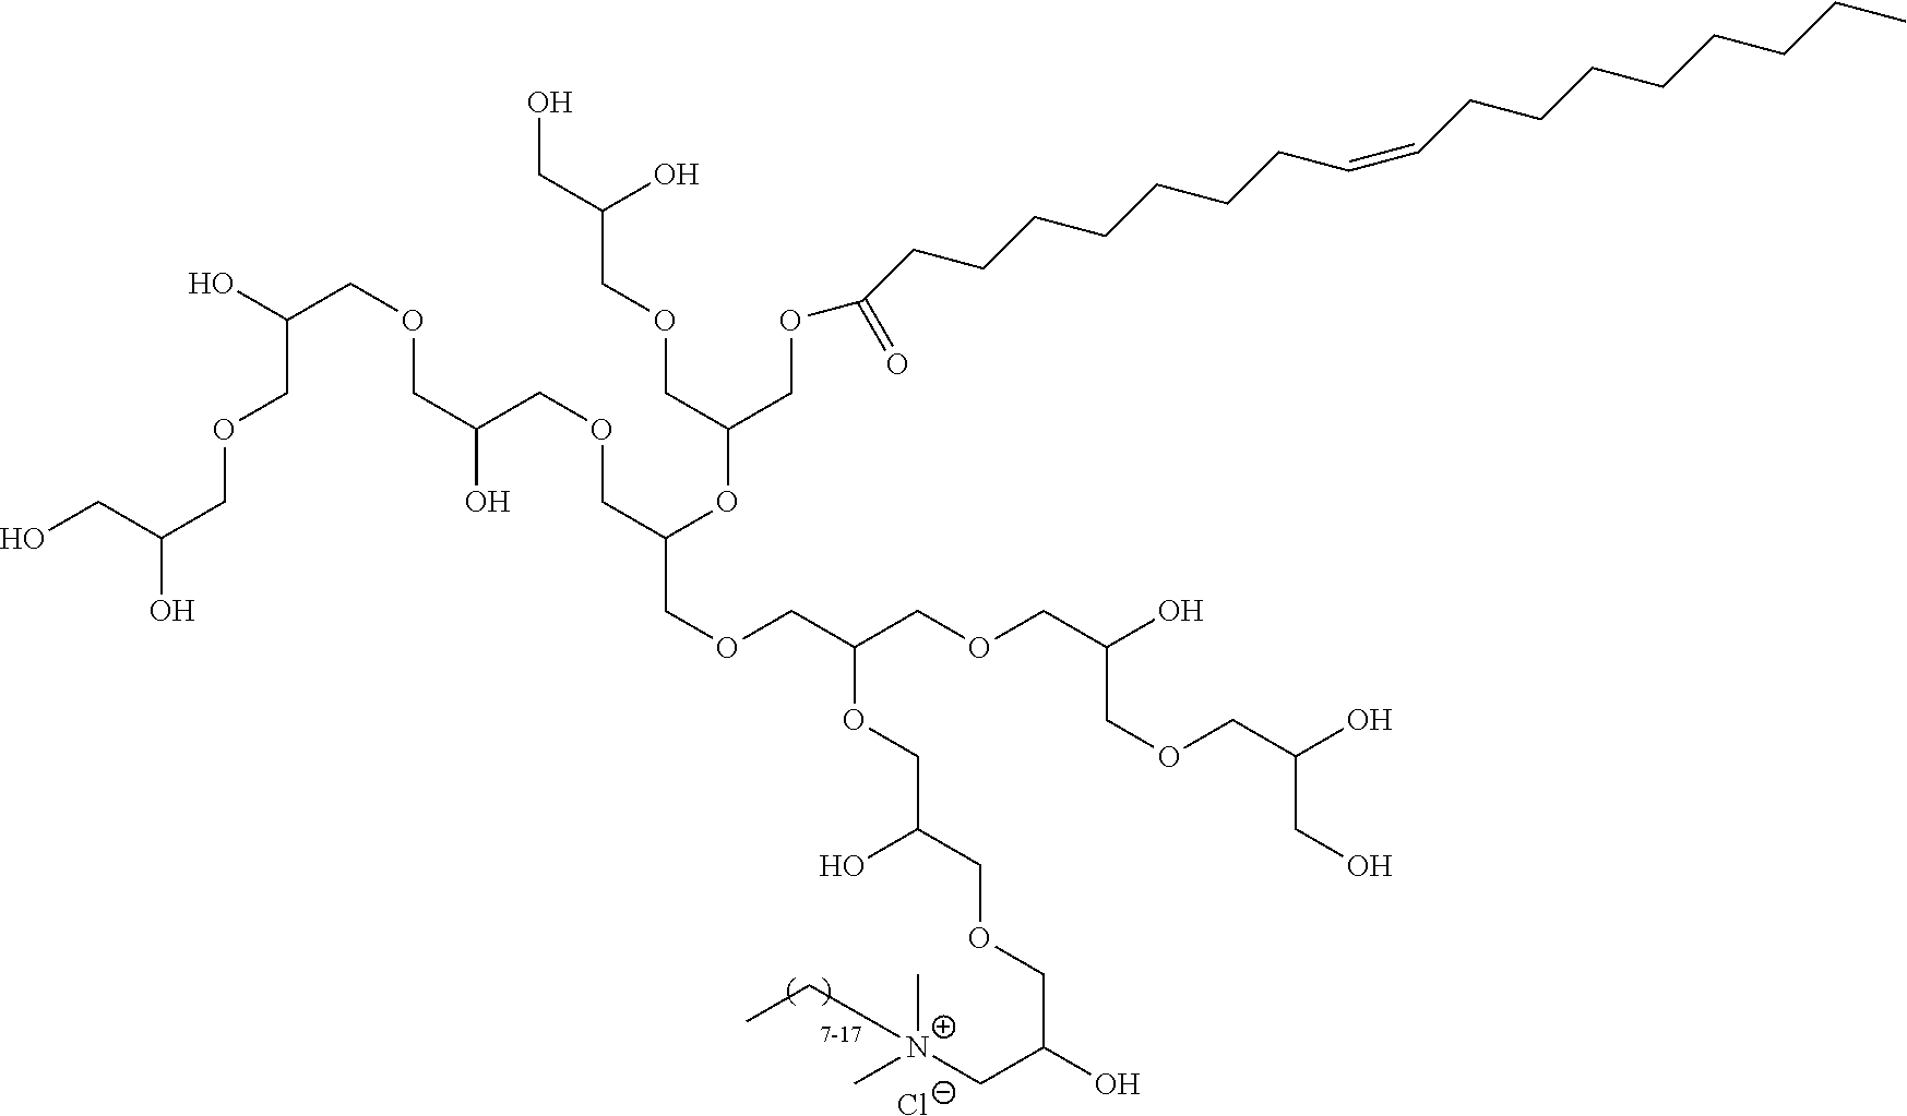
OCC(O)COCC(O)COCC(COCC(OC(COCC(O)CO)COC(CCCCCCCC=CCCCCCCCC)=O)COCC(OCC(O)COCC(C[N+](C)(C)CC)O)COCC(COCC(CO)O)O)O.[Cl-]
